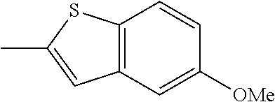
C12=C(C=C([OMe])C=C1)C=C(C)S2
